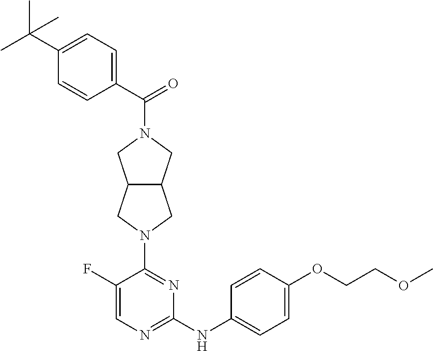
C1(F)=CN=C(NC2=CC=C(OCCOC)C=C2)N=C1N1CC2C(C1)CN(C(C1=CC=C(C(C)(C)C)C=C1)=O)C2
